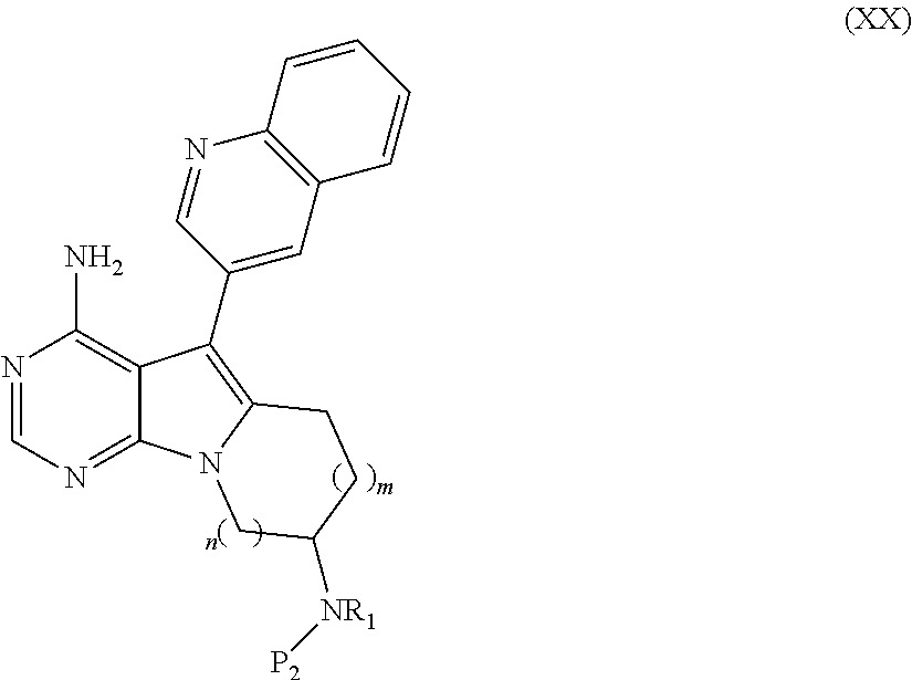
N1=CN=C2C(=C1N)C(C1=CC3=C(N=C1)C=CC=C3)=C1N2CC([NR1][P2])CC1
